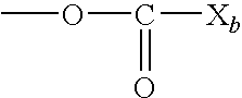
O(C([Xb])=O)C
